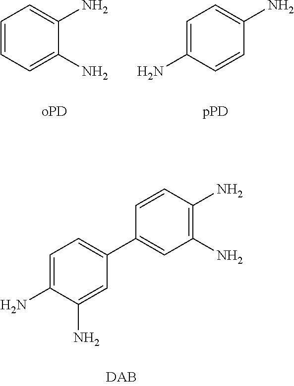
C1=CC=C(N)C(N)=C1.C1=C(N)C=CC(N)=C1.C1=C(N)C(N)=CC(C2=CC(N)=C(N)C=C2)=C1
